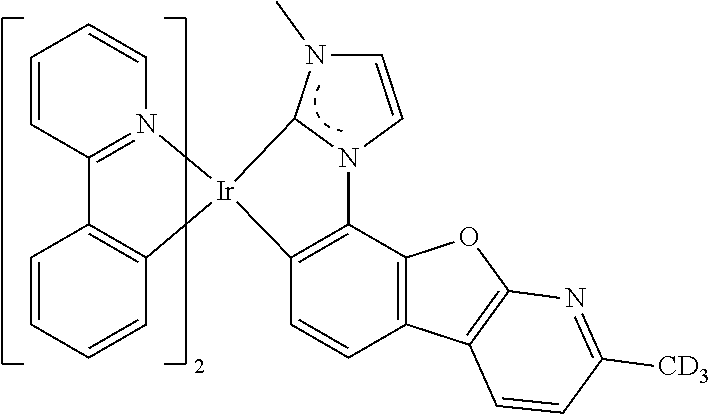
C1=CC2=N(C=C1)[Ir]1(C3=C2C=CC=C3)C2=C(C3=C(C=C2)C2=C(O3)N=C([CD3])C=C2)N2C=CN(C)C12
